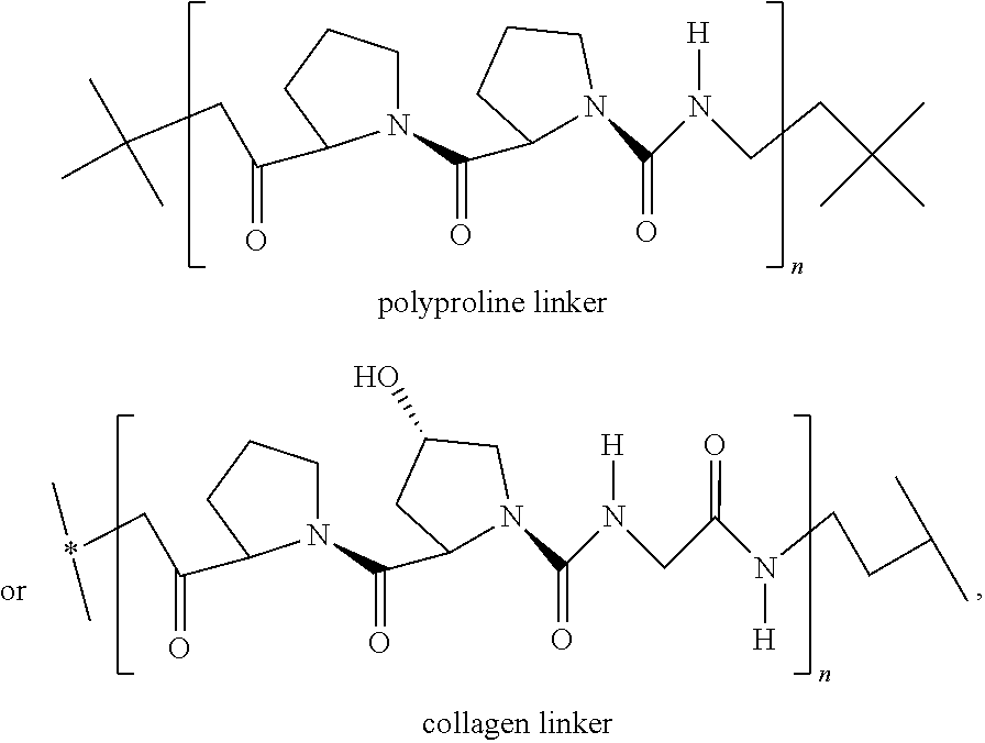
C(C(=O)C1N(C(C2N(C(N(CCC(C)(C)C)[H])=O)CCC2)=O)CCC1)C(C)(C)C.C(C(=O)C1N(C(C2N(C(N([H])CC(N(CCC(C)C)[H])=O)=O)CC(O)C2)=O)CCC1)*(C)C
